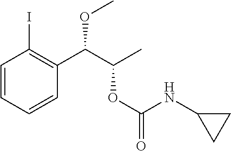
C1=CC=CC(C(C(C)OC(=O)NC2CC2)OC)=C1I
